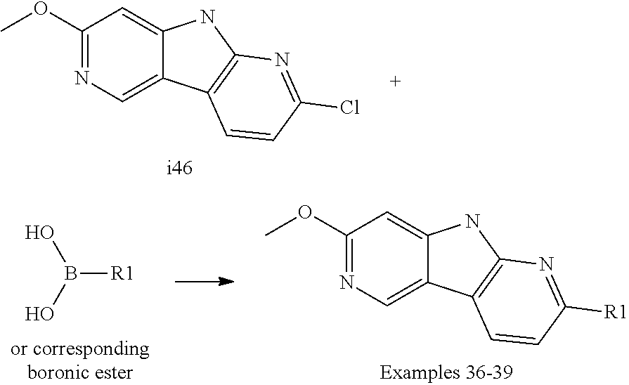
C1(OC)=NC=C2C(=C1)NC1=C2C=CC(Cl)=N1.B([R1])(O)O.C1(OC)=NC=C2C(=C1)NC1=C2C=CC([R1])=N1
